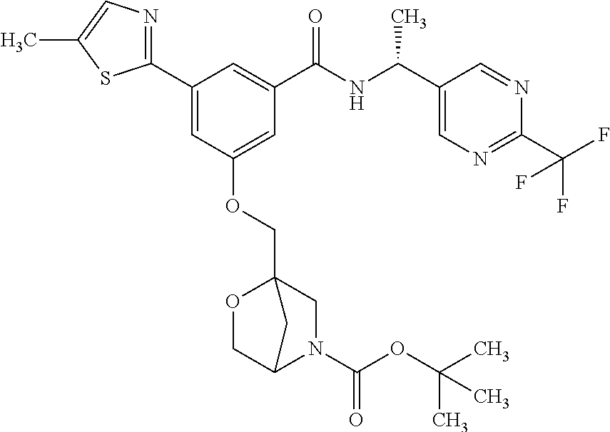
C1(C2=CC(OCC34OCC(N(C(OC(C)(C)C)=O)C3)C4)=CC(C(NC(C3=CN=C(C(F)(F)F)N=C3)C)=O)=C2)=NC=C(C)S1
